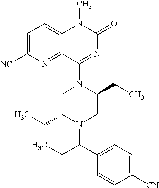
C1=C([NC])N=C2C(=C1)N(C)C(=O)N=C2N1C(CC)CN(C(C2=CC=C([CN])C=C2)CC)C(CC)C1
